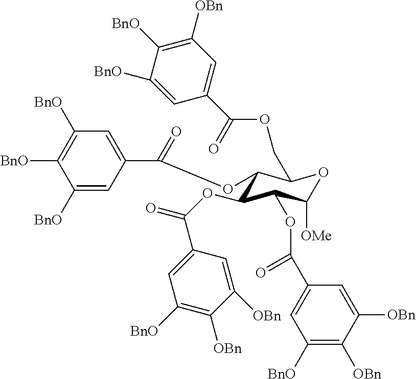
C1([BnO])=CC(C(=O)OC2C(OC(=O)C3=CC([BnO])=C([OBn])C([OBn])=C3)C(OC(C3=CC([BnO])=C([OBn])C([OBn])=C3)=O)C([OMe])OC2COC(C2=CC([OBn])=C([BnO])C([BnO])=C2)=O)=CC([BnO])=C1[BnO]
